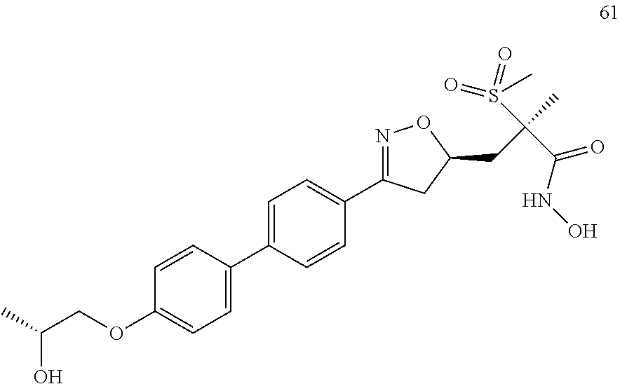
C1=CC(C2=CC=C(C3=NOC(CC(C)(C(NO)=O)S(=O)(=O)C)C3)C=C2)=CC=C1OCC(C)O
